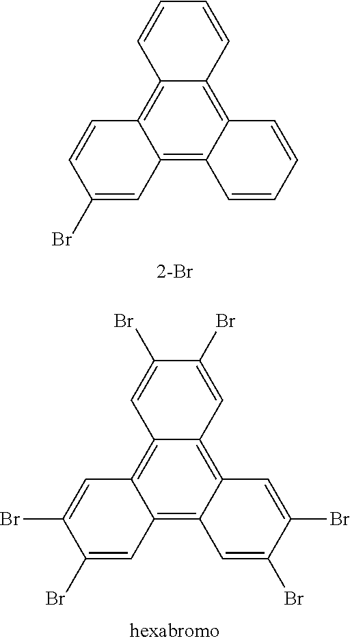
C12=C3C(=C4C(=C1C=CC(Br)=C2)C=CC=C4)C=CC=C3.C12=C3C(=C4C(=C1C=C(Br)C(Br)=C2)C=C(Br)C(Br)=C4)C=C(Br)C(Br)=C3
